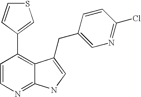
C1=CC(C2=CSC=C2)=C2C(=N1)NC=C2CC1=CN=C(Cl)C=C1
